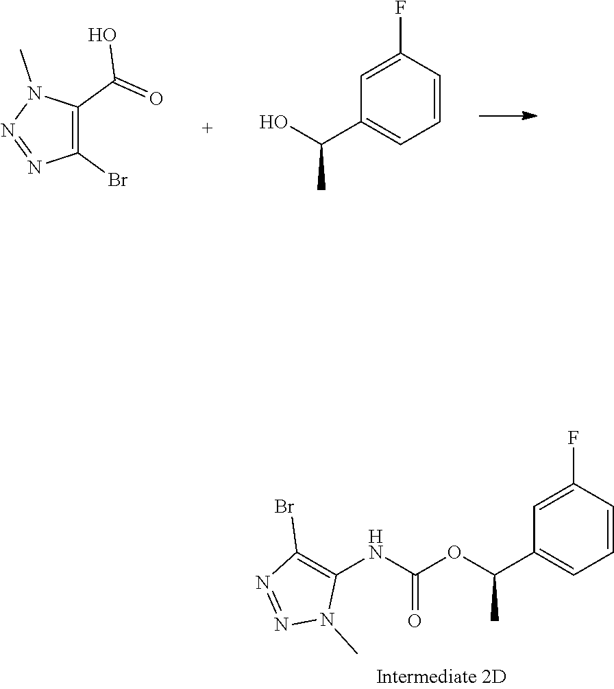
C1(Br)=C(C(=O)O)N(C)N=N1.C1=CC(F)=CC(C(C)O)=C1.C1=CC(F)=CC(C(C)OC(=O)NC2=C(Br)N=NN2C)=C1
